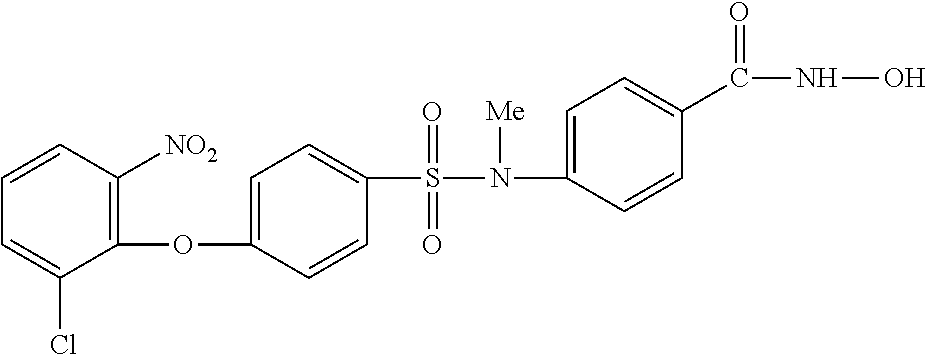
C1(S(=O)(=O)N(C2=CC=C(C(=O)NO)C=C2)[Me])=CC=C(OC2=C([NO2])C=CC=C2Cl)C=C1
